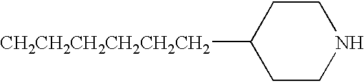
C1CNCCC1[CH2CH2CH2CH2CH2CH2]
